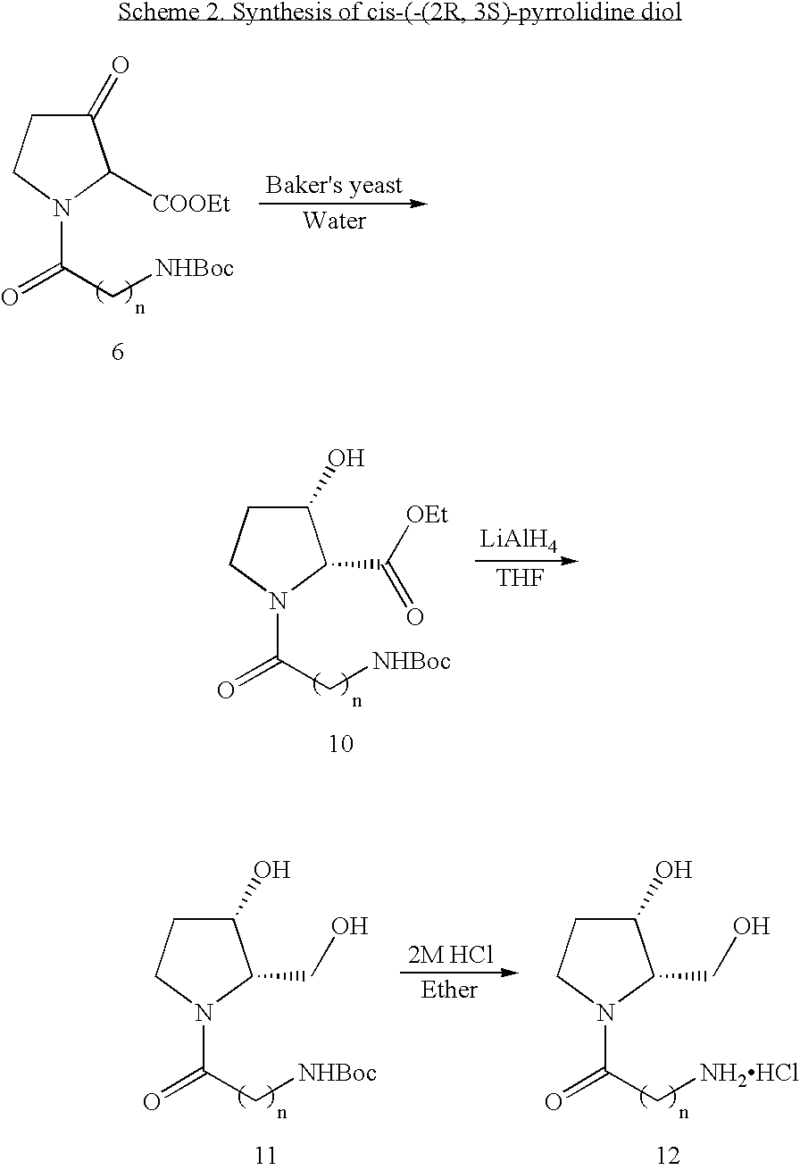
C1(=O)CCN(C(C[NHBoc])=O)C1[COOEt].C1(O)CCN(C(C[NHBoc])=O)C1C([OEt])=O.[LiAlH4].[THF].C1(O)CCN(C(C[NHBoc])=O)C1CO.[2M HCl].[Ether].C1(O)CCN(C(C[NH2HCl])=O)C1CO
